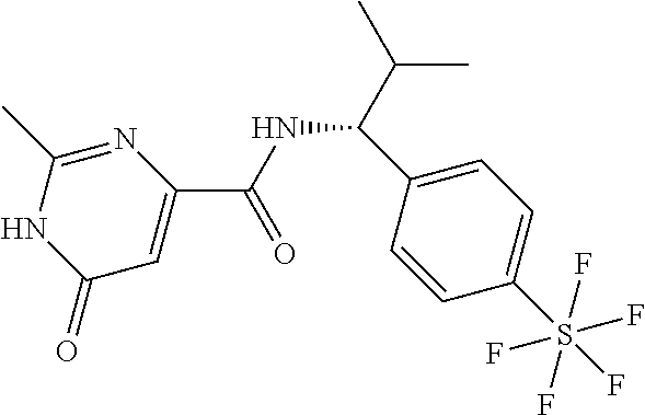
C1(C(NC(=O)C2=CC(=O)NC(C)=N2)C(C)C)=CC=C(S(F)(F)(F)(F)F)C=C1
